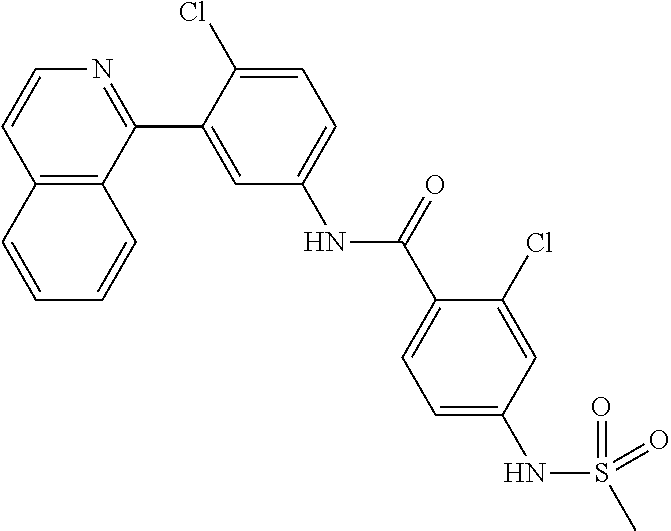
C12=C(C(C3=CC(NC(C4=CC=C(NS(C)(=O)=O)C=C4Cl)=O)=CC=C3Cl)=NC=C1)C=CC=C2
